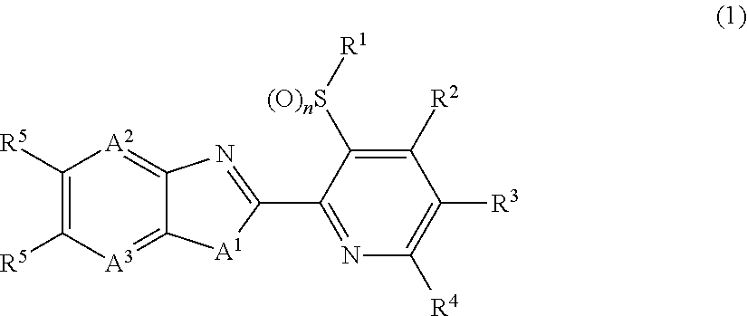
C1([R5])=C([R5])[A3]=C2C(=[A2]1)N=C(C1=NC([R4])=C([R3])C([R2])=C1[(O)nS][R1])[A1]2
